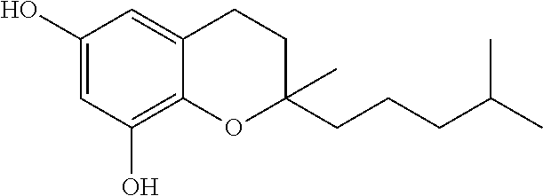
C1(O)=CC(O)=C2C(=C1)CCC(CCCC(C)C)(C)O2
